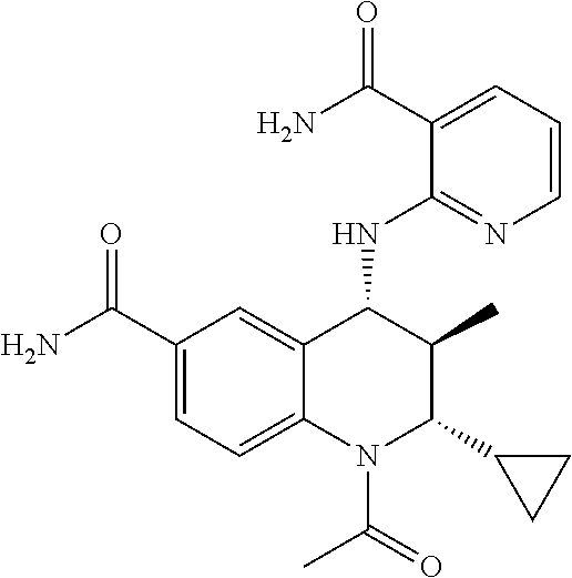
C1(C(=O)N)=CC=C2C(=C1)C(NC1=NC=CC=C1C(N)=O)C(C)C(C1CC1)N2C(=O)C
